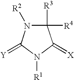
C1([R3])([R4])N([R2])C(=[Y])N([R1])C1=[X]
